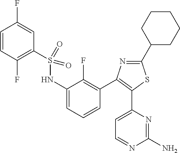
C1=CC(F)=C(S(NC2=CC=CC(C3=C(C4=CC=NC(N)=N4)SC(C4CCCCC4)=N3)=C2F)(=O)=O)C=C1F
